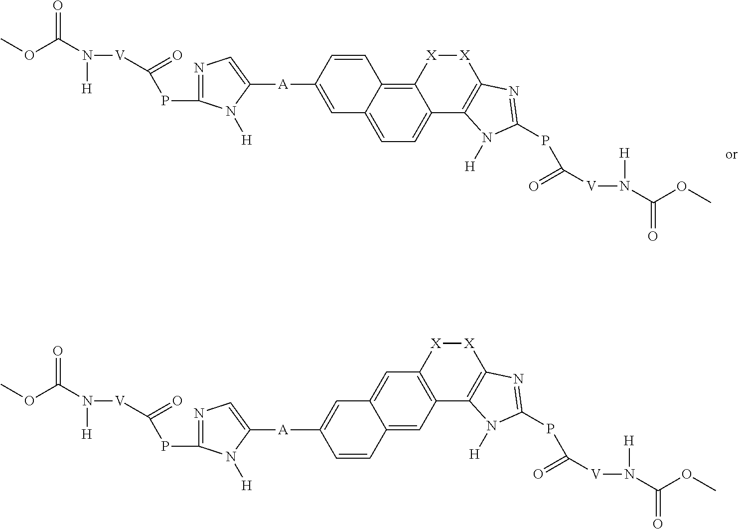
C12=C3C(=CC=C1C1=C([X][X]2)N=C(PC(=O)[V]N([H])C(=O)OC)N1[H])C=C([A]C1=CN=C(PC(=O)[V]N([H])C(=O)OC)N1[H])C=C3.C12=C(C=C3C(=C1)C=C([A]C1=CN=C(PC(=O)[V]N([H])C(=O)OC)N1[H])C=C3)C1=C([X][X]2)N=C(PC(=O)[V]N([H])C(=O)OC)N1[H]
